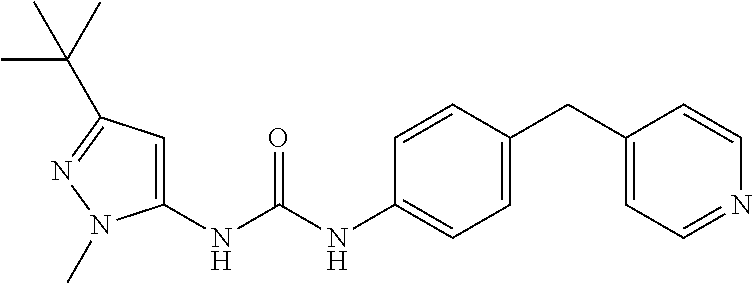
C1=C(NC(NC2=CC=C(CC3=CC=NC=C3)C=C2)=O)N(C)N=C1C(C)(C)C
